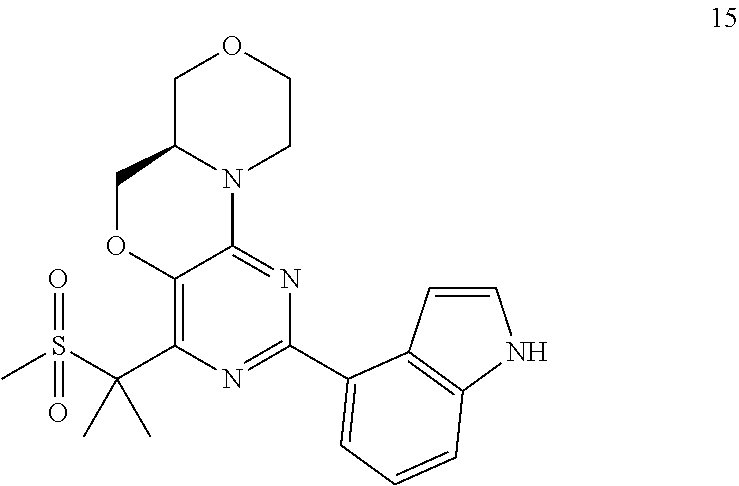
C1C2N(CCO1)C1=NC(C3=CC=CC4=C3C=CN4)=NC(C(S(C)(=O)=O)(C)C)=C1OC2
